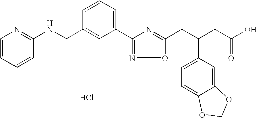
C1(C2=NOC(CC(CC(O)=O)C3=CC=C4C(=C3)OCO4)=N2)=CC=CC(CNC2=NC=CC=C2)=C1.Cl
